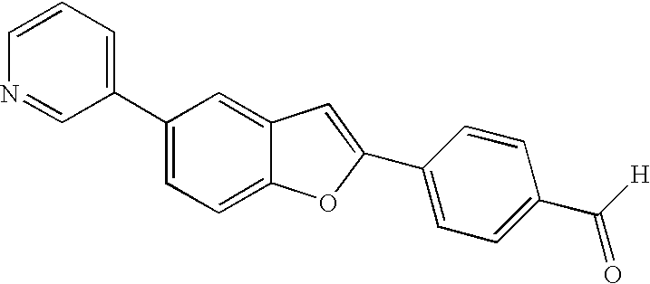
C1=CC=C(C2=CC=C3C(=C2)C=C(C2=CC=C(C([H])=O)C=C2)O3)C=N1
